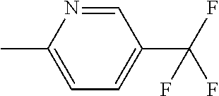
C1=NC(C)=CC=C1C(F)(F)F
